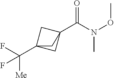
C(C12CC(C(F)([Me])F)(C1)C2)(N(OC)C)=O
